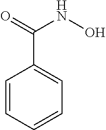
C1=CC=CC=C1C(=O)NO
